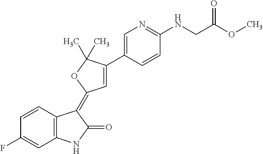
C1=CC2=C(C=C1F)NC(=O)C2=C1C=C(C2=CN=C(NCC(OC)=O)C=C2)C(C)(C)O1
